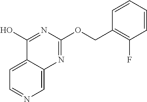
C1=C2C(=CC=N1)C(O)=NC(OCC1=C(F)C=CC=C1)=N2
